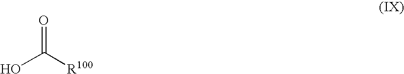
O=C(O)[R100]
